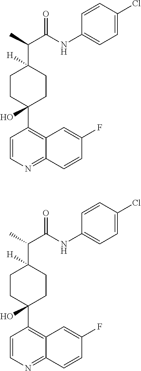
C1CC(C2=C3C(=NC=C2)C=CC(F)=C3)(O)CCC1(C(C)C(NC1=CC=C(Cl)C=C1)=O)[H].C1CC(C2=C3C(=NC=C2)C=CC(F)=C3)(O)CCC1(C(C)C(NC1=CC=C(Cl)C=C1)=O)[H]
